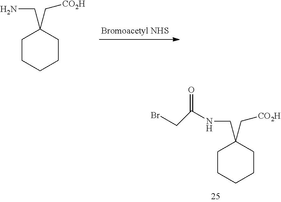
C1CCCCC1(C[CO2H])CN.C1CCCCC1(CNC(=O)CBr)C[CO2H]
